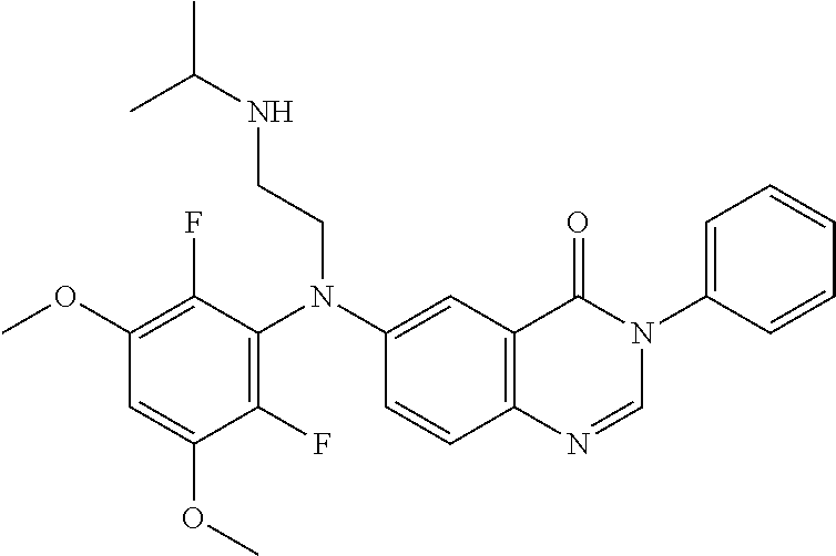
C1(F)=C(N(C2=CC3=C(C=C2)N=CN(C2=CC=CC=C2)C3=O)CCNC(C)C)C(F)=C(OC)C=C1OC
